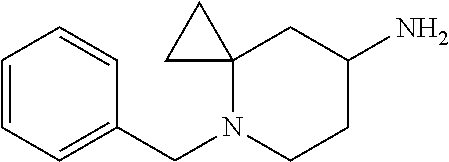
C1=CC=C(CN2C3(CC(N)CC2)CC3)C=C1
